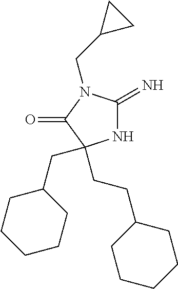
N1C(=N)N(CC2CC2)C(=O)C1(CCC1CCCCC1)CC1CCCCC1
